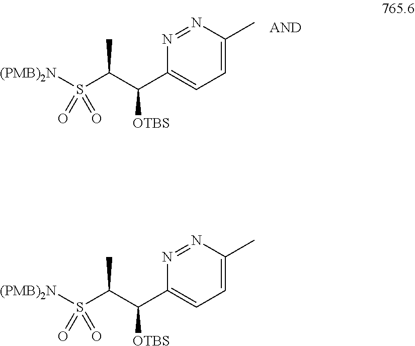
N1=NC(C)=CC=C1C(C(S(=O)([(PMB)2N])=O)C)[OTBS].N1=NC(C)=CC=C1C(C(S(=O)([(PMB)2N])=O)C)[OTBS]
